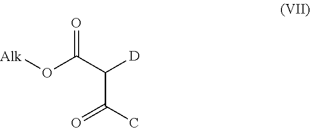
[Alk]OC(C(C(C)=O)[D])=O
